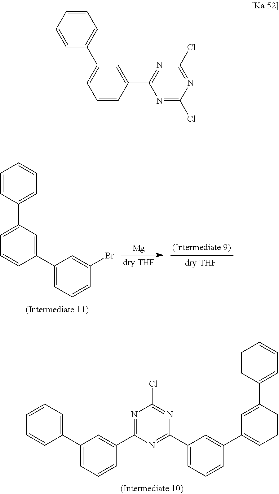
N1=C(C2=CC(C3=CC=CC=C3)=CC=C2)N=C(C2=CC=CC(C3=CC=CC(C4=CC=CC=C4)=C3)=C2)N=C1Cl.C1=CC(C2=CC=CC(C3=CC=CC(Br)=C3)=C2)=CC=C1.[Mg].C1=CC=CC(C2=CC=CC(C3=NC(Cl)=NC(Cl)=N3)=C2)=C1
